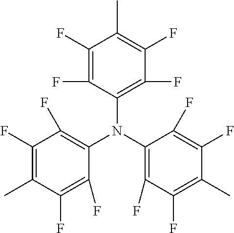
CC1=C(F)C(F)=C(N(C2=C(F)C(F)=C(C)C(F)=C2F)C2=C(F)C(F)=C(C)C(F)=C2F)C(F)=C1F
